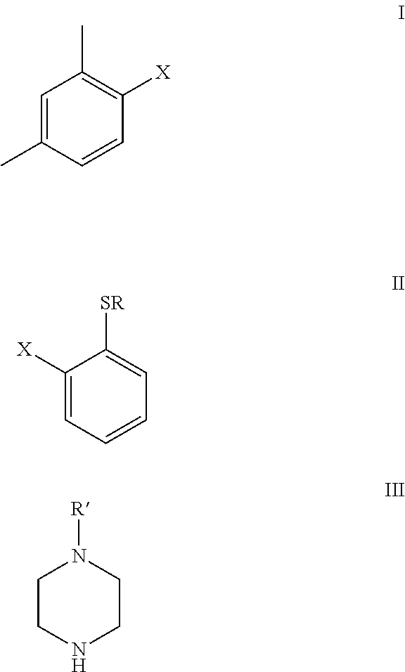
C1=C(C)C=CC([X])=C1C.C1([X])=CC=CC=C1[SR].C1CNCCN1[R]
